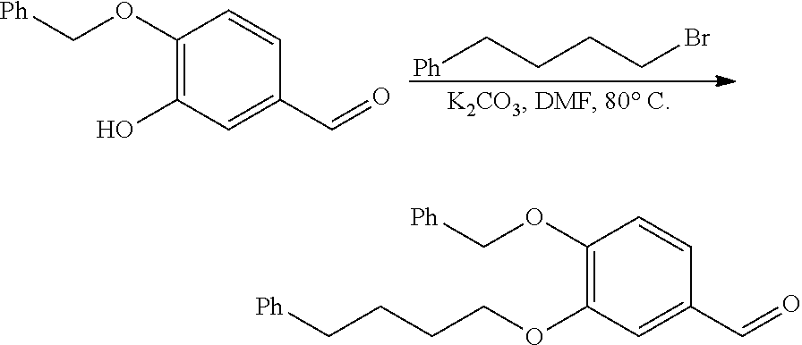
[Ph]CCCCBr.C1(OC[Ph])=C(O)C=C(C=O)C=C1.C1(OC[Ph])=C(OCCCC[Ph])C=C(C=O)C=C1
